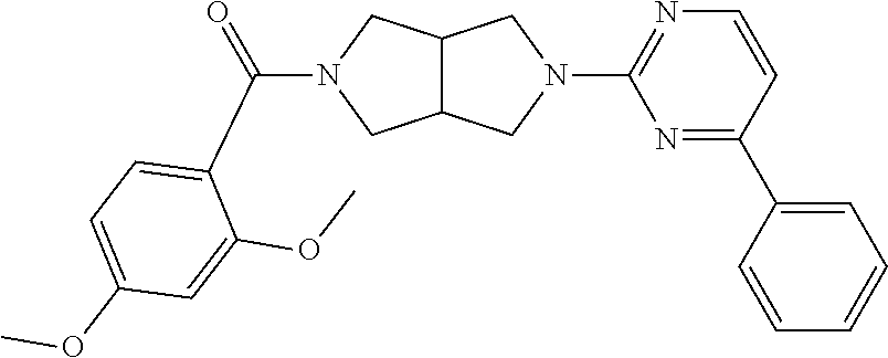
C12C(CN(C(C3=CC=C(OC)C=C3OC)=O)C1)CN(C1=NC=CC(C3=CC=CC=C3)=N1)C2
